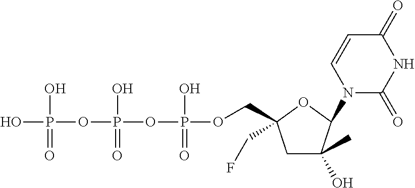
C1C(C)(O)C(N2C(=O)NC(=O)C=C2)OC1(COP(OP(OP(O)(O)=O)(O)=O)(O)=O)CF
